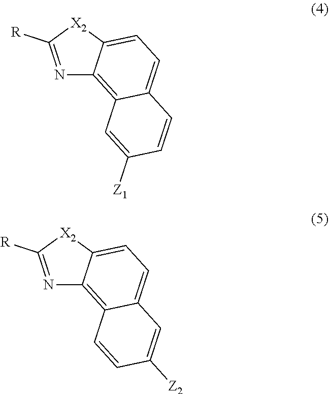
N1=C([R])[X2]C2=CC=C3C(=C12)C=C([Z1])C=C3.N1=C([R])[X2]C2=CC=C3C(=C12)C=CC([Z2])=C3
